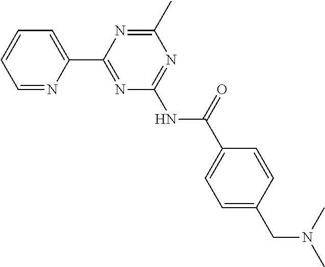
C1=NC(C2=NC(NC(=O)C3=CC=C(CN(C)C)C=C3)=NC(C)=N2)=CC=C1
